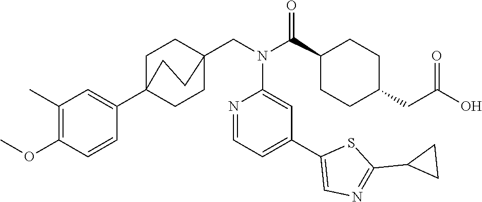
C1(C)=C(OC)C=CC(C23CCC(CN(C(C4CCC(CC(O)=O)CC4)=O)C4=CC(C5=CN=C(C6CC6)S5)=CC=N4)(CC2)CC3)=C1
